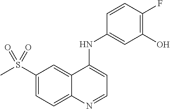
S(C1=CC=C2C(=C1)C(NC1=CC(O)=C(F)C=C1)=CC=N2)(C)(=O)=O
